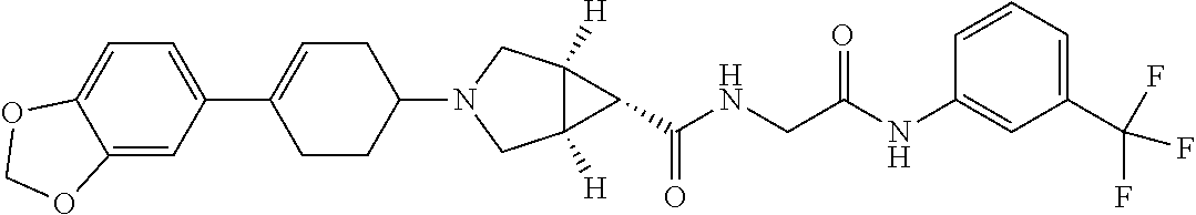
C1(C2=CCC(N3CC4([H])C([H])(C3)C4C(NCC(NC3=CC(C(F)(F)F)=CC=C3)=O)=O)CC2)=CC=C2C(=C1)OCO2
